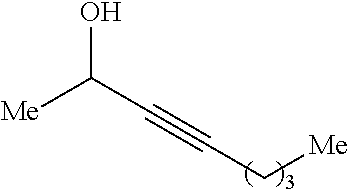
OC(C#CC[Me])[Me]
